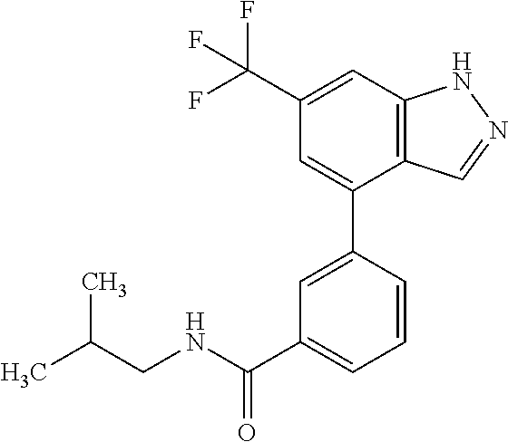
C1(C(F)(F)F)=CC2=C(C(C3=CC(C(NCC(C)C)=O)=CC=C3)=C1)C=NN2
